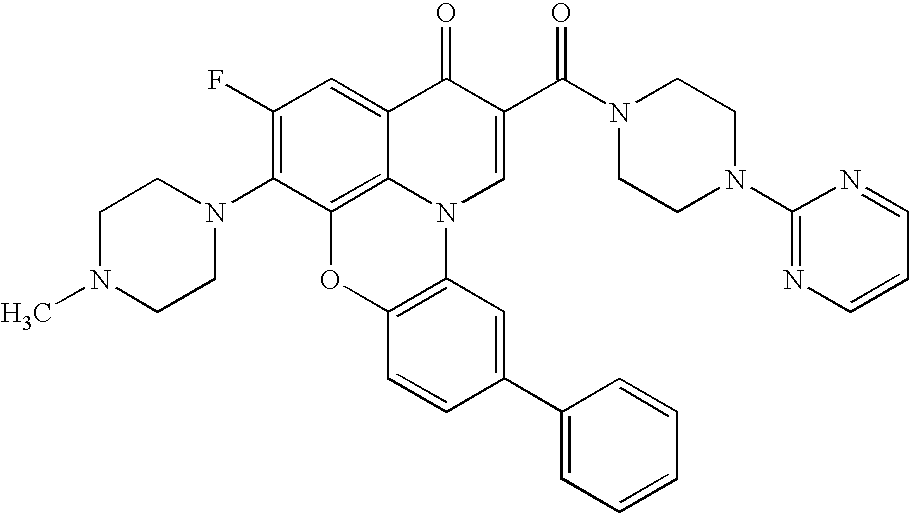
C1(F)=C(N2CCN(C)CC2)C2=C3C(=C1)C(=O)C(C(N1CCN(C4=NC=CC=N4)CC1)=O)=CN3C1=C(O2)C=CC(C2=CC=CC=C2)=C1
